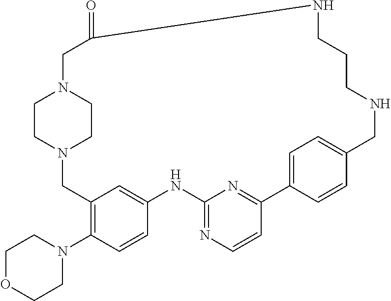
N12CC3=C(N4CCOCC4)C=CC(=C3)NC3=NC=CC(=N3)C3=CC=C(C=C3)CNCCCNC(=O)CN(CC1)CC2
